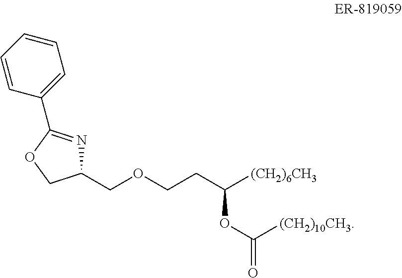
C1(COCCC([(CH2)6CH3])OC([(CH2)10CH3])=O)N=C(C2=CC=CC=C2)OC1
